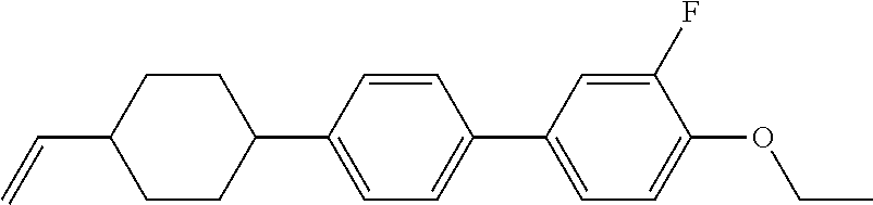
C=CC1CCC(C2=CC=C(C3=CC=C(OCC)C(F)=C3)C=C2)CC1
